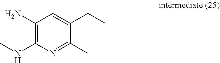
C1(N)=C(NC)N=C(C)C(CC)=C1
